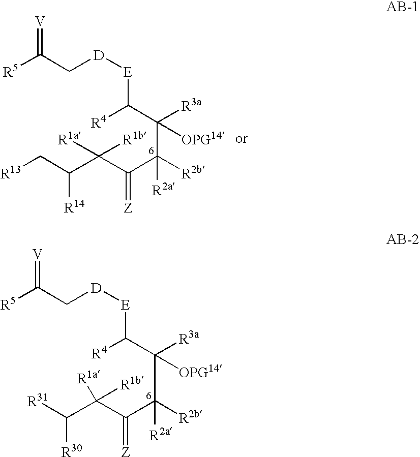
[R5]C(C[D][E]C(C([OPG14])([R3a])C([R2b])(C(=[Z])C(C(C[R13])[R14])([R1a])[R1b])[R2a])[R4])=[V].[R5]C(C[D][E]C(C([OPG14])([R3a])C([R2b])(C(=[Z])C(C([R31])[R30])([R1b])[R1a])[R2a])[R4])=[V]
